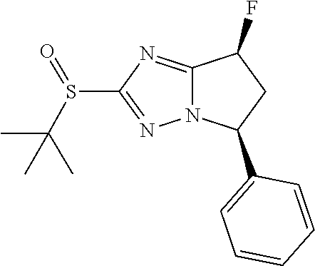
C1(C2CC(F)C3=NC(S(=O)C(C)(C)C)=NN23)=CC=CC=C1
